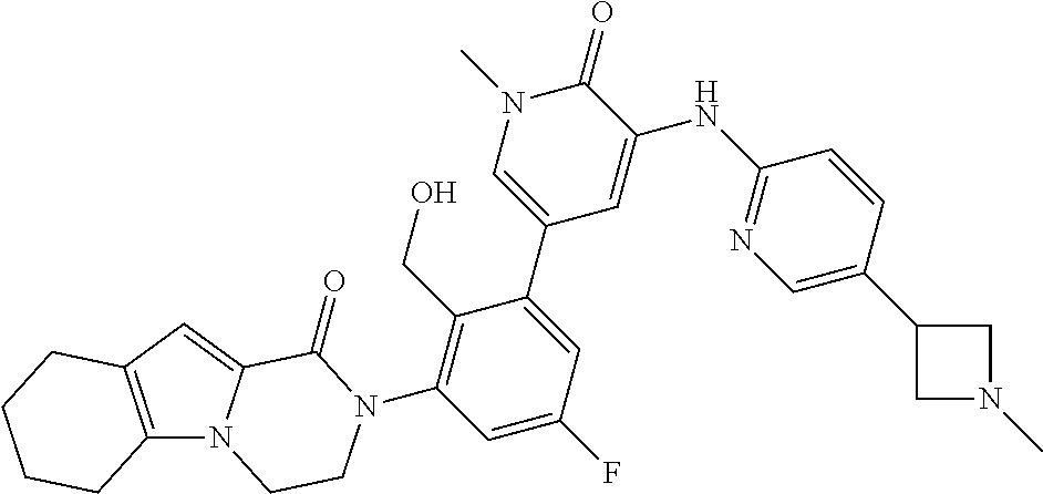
C12=C(C=C3N1CCN(C1=C(CO)C(C4=CN(C)C(=O)C(NC5=NC=C(C6CN(C)C6)C=C5)=C4)=CC(F)=C1)C3=O)CCCC2
